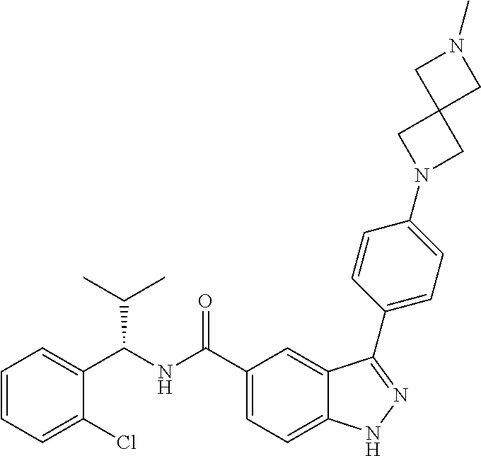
C1=CC=C(Cl)C(C(NC(C2=CC=C3C(=C2)C(C2=CC=C(N4CC5(C4)CN(C)C5)C=C2)=NN3)=O)C(C)C)=C1
